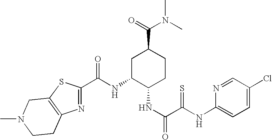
C(NC1C(NC(C(=S)NC2=CC=C(Cl)C=N2)=O)CCC(C(N(C)C)=O)C1)(=O)C1=NC2=C(S1)CN(C)CC2
